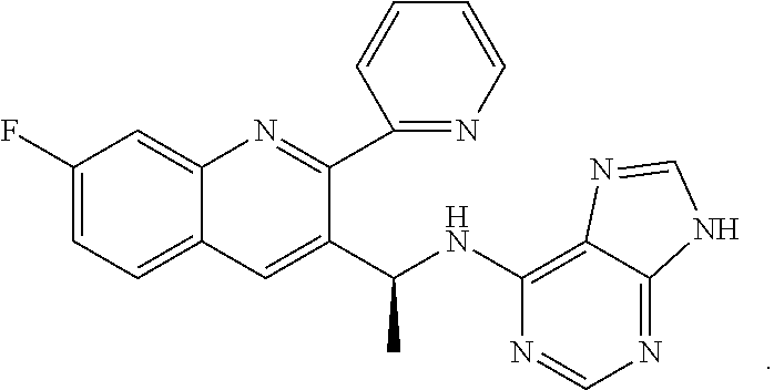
C1(F)=CC=C2C(=C1)N=C(C1=NC=CC=C1)C(C(NC1=C3C(=NC=N1)NC=N3)C)=C2
